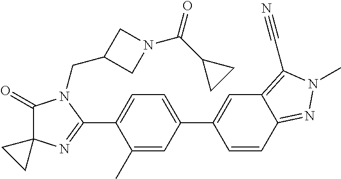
C1(=O)C2(N=C(C3=CC=C(C4=CC5=C(C#N)N(C)N=C5C=C4)C=C3C)N1CC1CN(C(C3CC3)=O)C1)CC2
